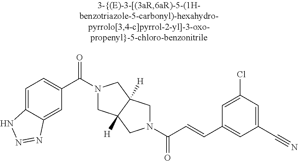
C1=C2C(=CC(C(=O)N3CC4([H])C([H])(C3)CN(C(=O)C=CC3=CC(C#N)=CC(Cl)=C3)C4)=C1)N=NN2
